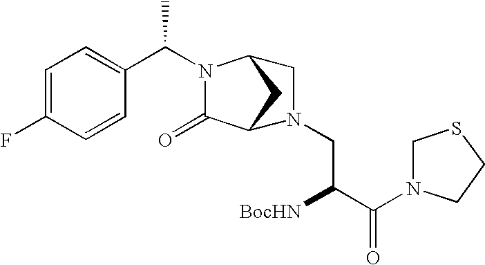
C1=C(F)C=CC(C(N2C(=O)C3CC2CN3CC(C(N2CSCC2)=O)[BocHN])C)=C1
